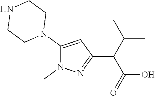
C1(N2CCNCC2)=CC(C(C(O)=O)C(C)C)=NN1C
